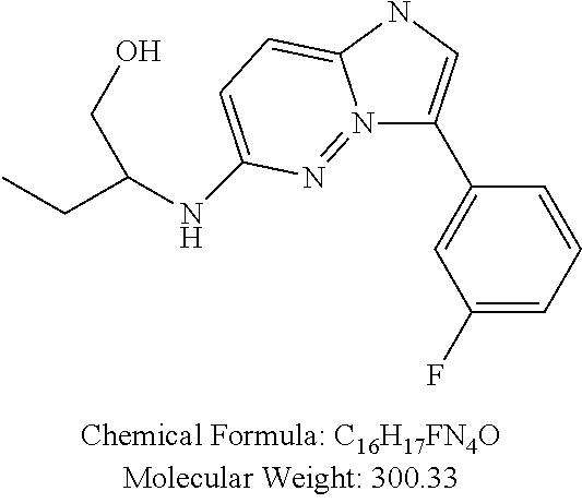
C1(F)=CC=CC(C2=CNC3=CC=C(NC(CC)CO)N=N23)=C1
